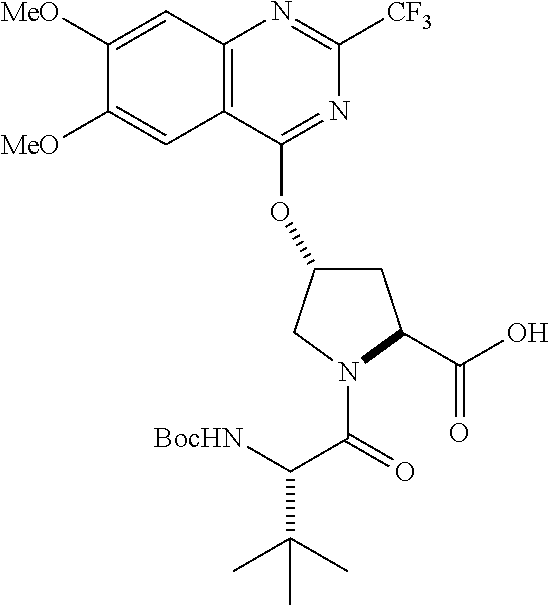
C12=C(C(OC3CC(C(O)=O)N(C(=O)C([BocHN])C(C)(C)C)C3)=NC([CF3])=N1)C=C([MeO])C([MeO])=C2
